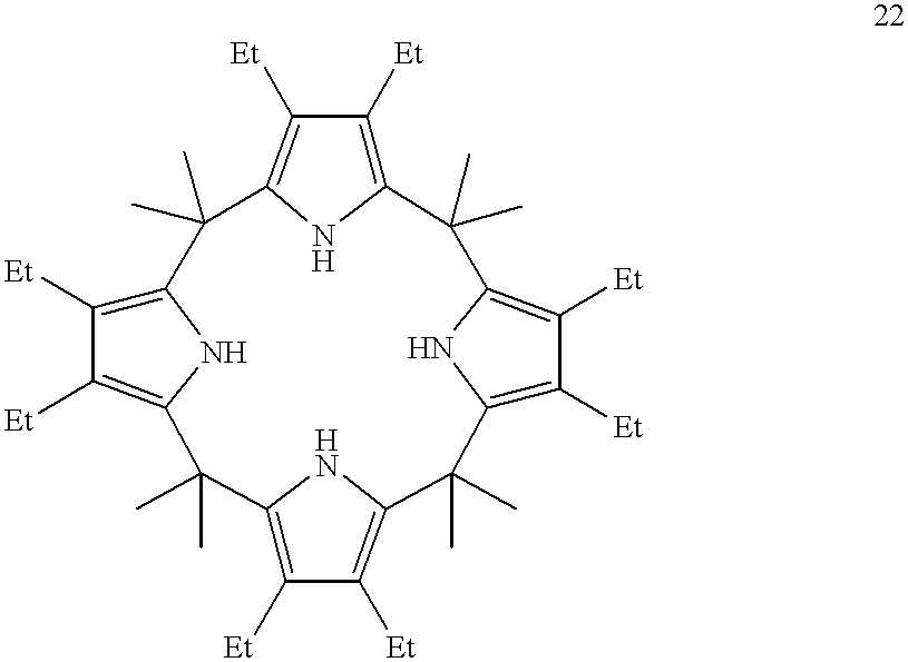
C12=C([Et])C([Et])=C(N1)C(C)(C)C1=C([Et])C([Et])=C(N1)C(C)(C)C1=C([Et])C([Et])=C(N1)C(C)(C)C1=C([Et])C([Et])=C(N1)C2(C)C
